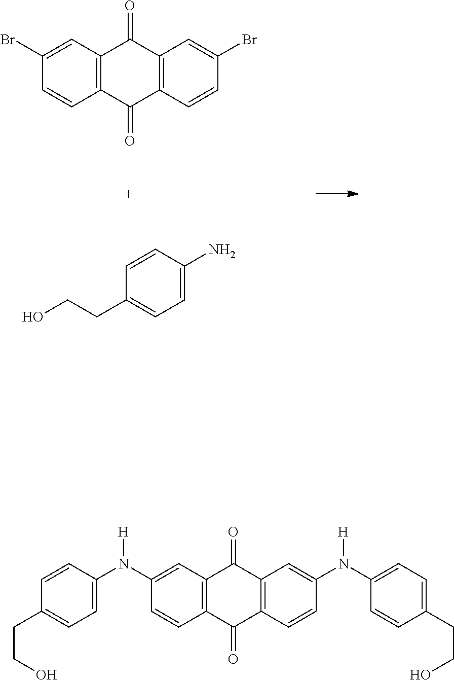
C12=C(C=C(Br)C=C1)C(=O)C1=C(C2=O)C=CC(Br)=C1.C1=C(N)C=CC(CCO)=C1.C1=C(N(C2=CC3=C(C=C2)C(=O)C2=C(C=C(N(C4=CC=C(CCO)C=C4)[H])C=C2)C3=O)[H])C=CC(CCO)=C1
